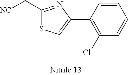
C1=CC(C2=CSC(C[NC])=N2)=C(Cl)C=C1
